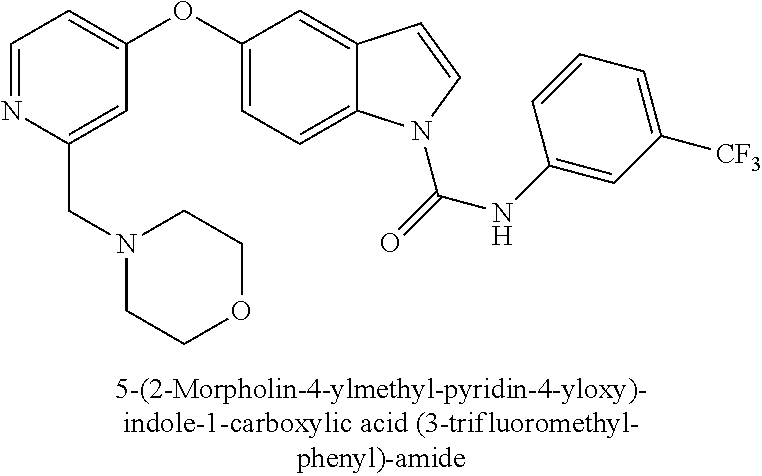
C1=NC(CN2CCOCC2)=CC(OC2=CC=C3C(=C2)C=CN3C(=O)NC2=CC([CF3])=CC=C2)=C1
